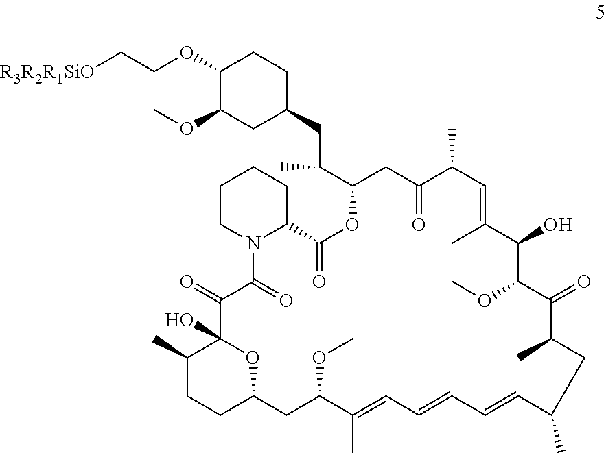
[R3R2R1SiO]CCOC1C(OC)CC(CC(C2OC(=O)C3CCCCN3C(=O)C(=O)C3(O)C(C)CCC(O3)CC(OC)C(C)=CC=CC=CC(C)CC(C)C(=O)C(OC)C(O)C(C)=CC(C)C(=O)C2)C)CC1
